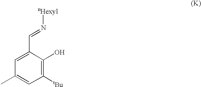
C1([tBu])=C(O)C(C=N[nHexyl])=CC(C)=C1
